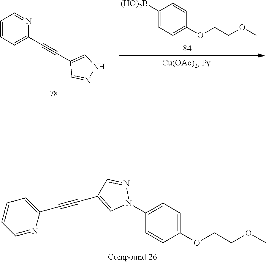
C1=NC(C#CC2=CN(C3=CC=C(OCCOC)C=C3)N=C2)=CC=C1.C1([(HO)2B])=CC=C(OCCOC)C=C1.C1=CC=C(C#CC2=CNN=C2)N=C1
